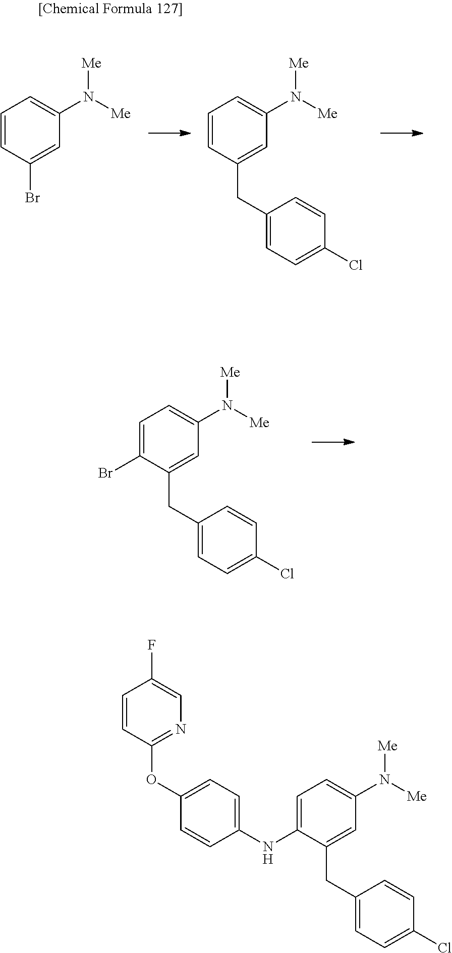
C1=CC(Br)=CC(N([Me])[Me])=C1.C1(CC2=CC(N([Me])[Me])=CC=C2)=CC=C(Cl)C=C1.C1(CC2=CC(N([Me])[Me])=CC=C2Br)=CC=C(Cl)C=C1.C1=C(NC2=CC=C(OC3=NC=C(F)C=C3)C=C2)C(CC2=CC=C(Cl)C=C2)=CC(N([Me])[Me])=C1
